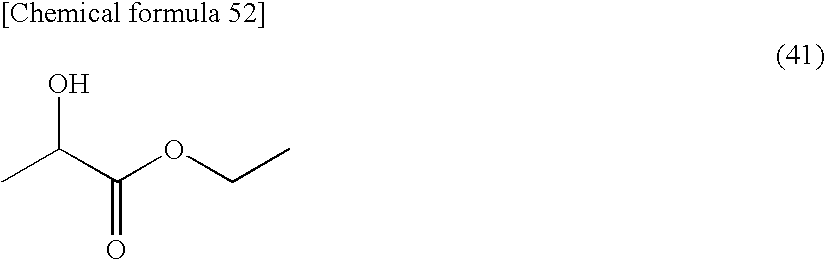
C(=O)(C(C)O)OCC
